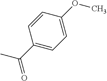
CC(C1=CC=C(OC)C=C1)=O
